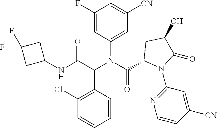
C1(F)=CC(N(C(C2N(C3=NC=CC([CN])=C3)C(=O)C(O)C2)=O)C(C(NC2CC(F)(F)C2)=O)C2=C(Cl)C=CC=C2)=CC([CN])=C1
